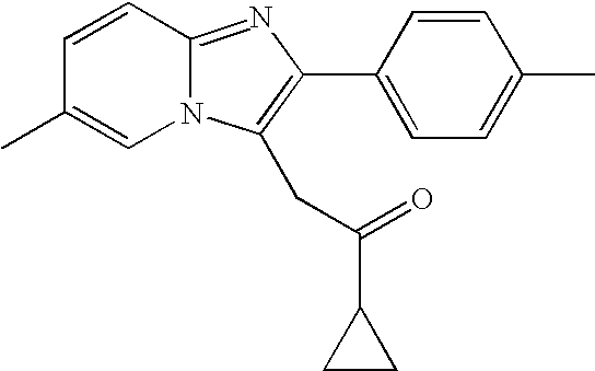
C1=CC2=NC(C3=CC=C(C)C=C3)=C(CC(=O)C3CC3)N2C=C1C
